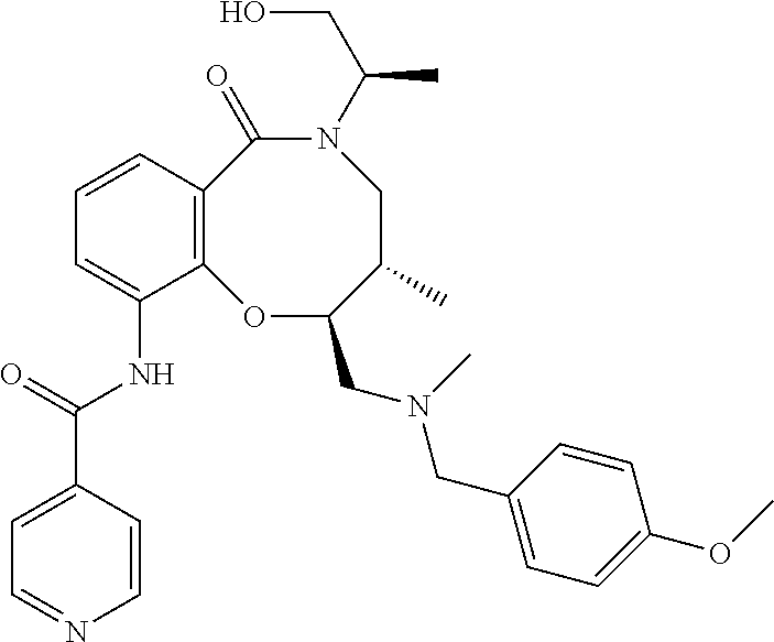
C12=C(C=CC=C1NC(C1=CC=NC=C1)=O)C(=O)N(C(CO)C)CC(C)C(CN(CC1=CC=C(OC)C=C1)C)O2
